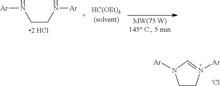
[Ar]NCCN[Ar].[HC(OEt)3(solvent)].C1CN([Ar])=CN1[Ar].[-Cl]
